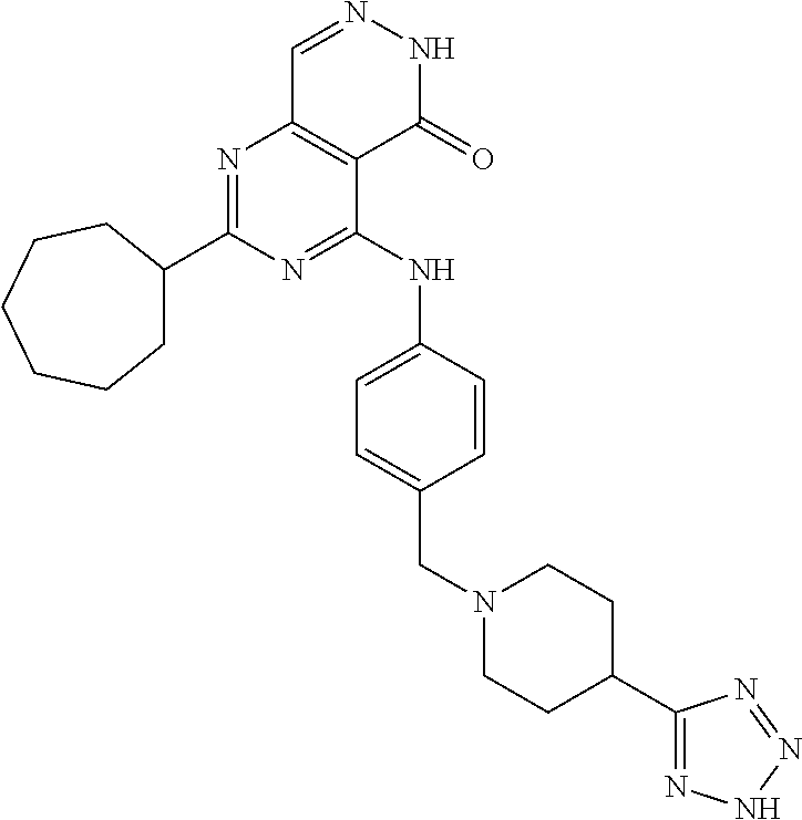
N1=C(C2CCCCCC2)N=C(NC2=CC=C(CN3CCC(C4=NNN=N4)CC3)C=C2)C2=C1C=NNC2=O
